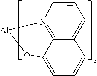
C12=N3C=CC=C1C=CC=C2O[Al]3
